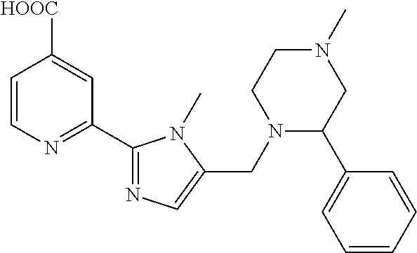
C1=CN=C(C2=NC=C(CN3C(C4=CC=CC=C4)CN(C)CC3)N2C)C=C1[HOOC]
